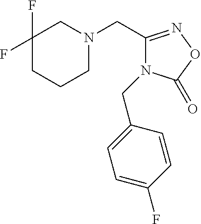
C1N(CC2=NOC(=O)N2CC2=CC=C(F)C=C2)CC(F)(F)CC1
